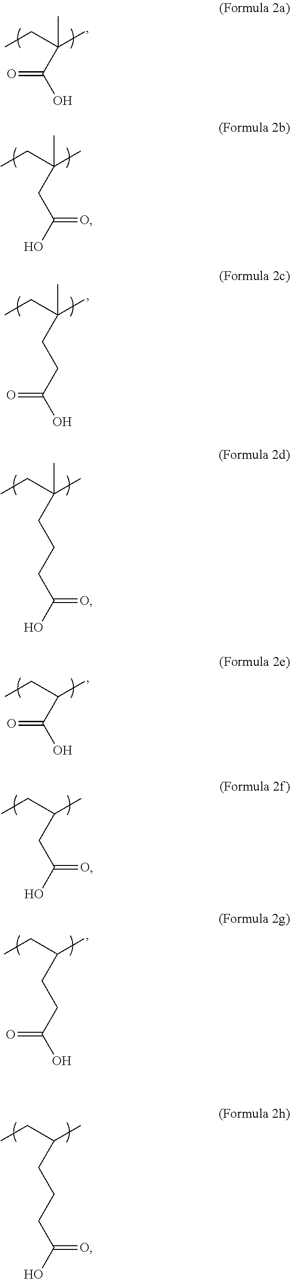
CCC(C)(C)C(O)=O.CCC(C)(C)CC(O)=O.CCC(C)(C)CCC(O)=O.CCC(C)(C)CCCC(O)=O.CCC(C)C(O)=O.CCC(C)CC(O)=O.CCC(C)CCC(O)=O.CCC(C)CCCC(O)=O
